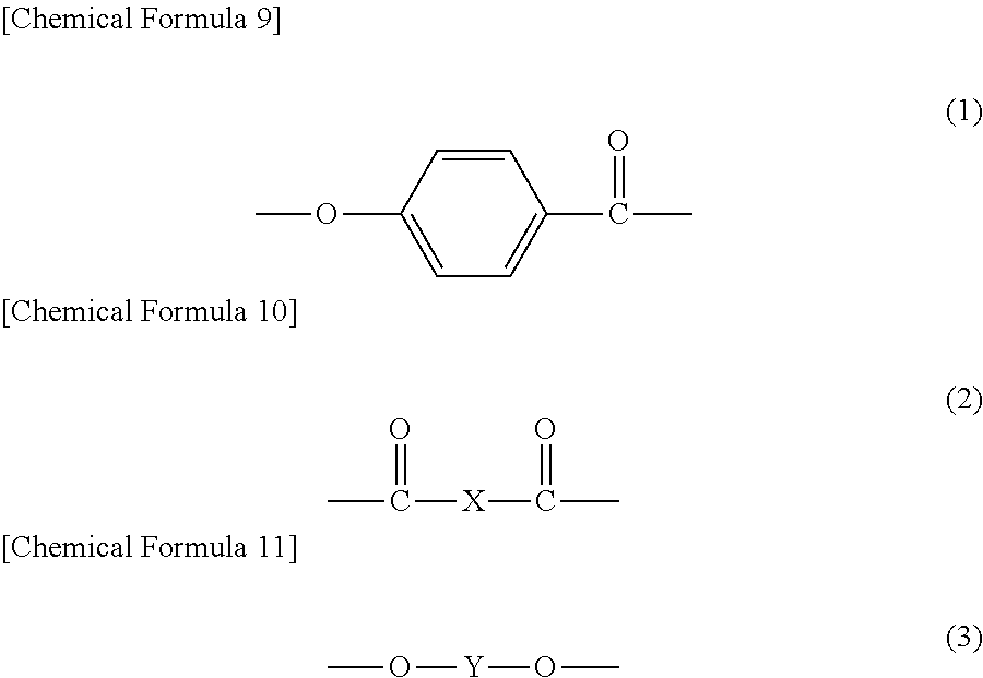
COC1=CC=C(C(C)=O)C=C1.CC([X]C(C)=O)=O.CO[Y]OC
